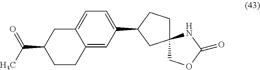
C12(CCC(C3=CC=C4C(=C3)CCC(C(=O)C)C4)C1)COC(=O)N2
